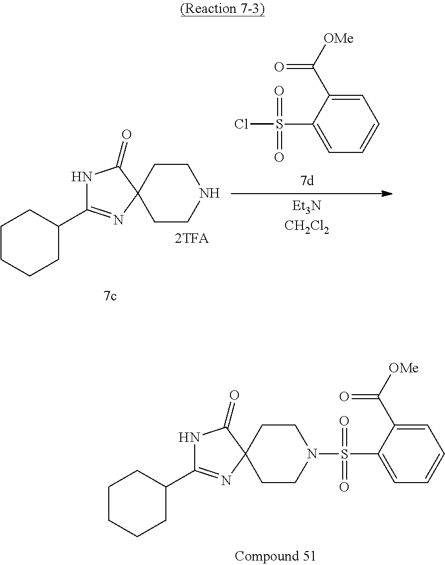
C1=C(C([OMe])=O)C(S(N2CCC3(CC2)C(=O)NC(C2CCCCC2)=N3)(=O)=O)=CC=C1.C1CC2(CCN1)C(=O)NC(C1CCCCC1)=N2.C1=C(C([OMe])=O)C(S(Cl)(=O)=O)=CC=C1
